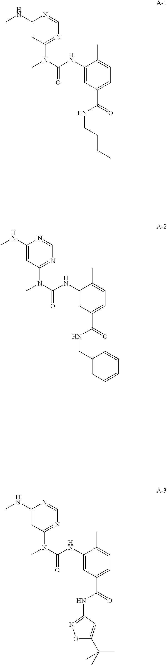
N1=CN=C(N(C)C(=O)NC2=CC(C(NCCCC)=O)=CC=C2C)C=C1NC.N1=CN=C(N(C)C(=O)NC2=CC(C(NCC3=CC=CC=C3)=O)=CC=C2C)C=C1NC.N1=CN=C(N(C)C(=O)NC2=CC(C(NC3=NOC(C(C)(C)C)=C3)=O)=CC=C2C)C=C1NC
